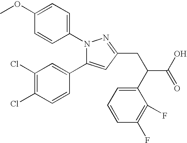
COC1=CC=C(N2C(C3=CC(Cl)=C(Cl)C=C3)=CC(CC(C(O)=O)C3=CC=CC(F)=C3F)=N2)C=C1
